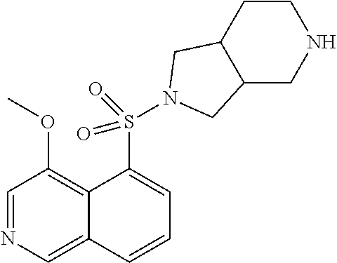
C1=NC=C2C(=C1OC)C(S(=O)(=O)N1CC3C(CNCC3)C1)=CC=C2
